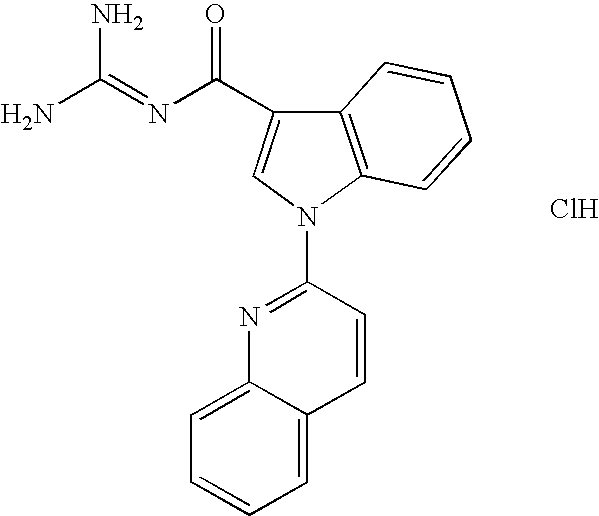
NC(=NC(=O)C1=CN(C2=NC3=CC=CC=C3C=C2)C2=C1C=CC=C2)N.Cl
